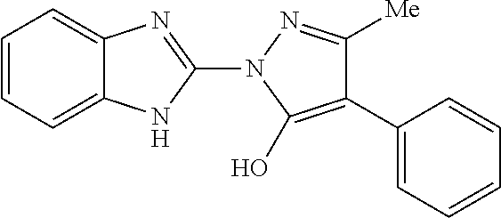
C1=CC=C2C(=C1)N=C(N1C(O)=C(C3=CC=CC=C3)C([Me])=N1)N2
